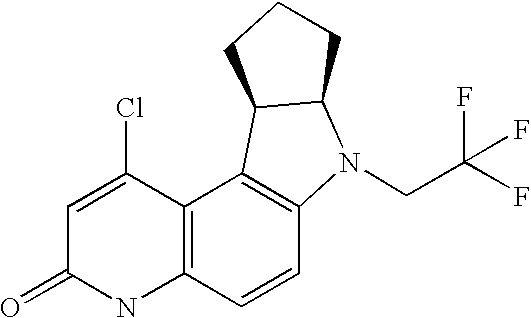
C1=C(Cl)C2=C(NC1=O)C=CC1=C2C2C(N1CC(F)(F)F)CCC2
